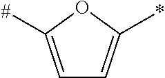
C1=C([#])OC(*)=C1
